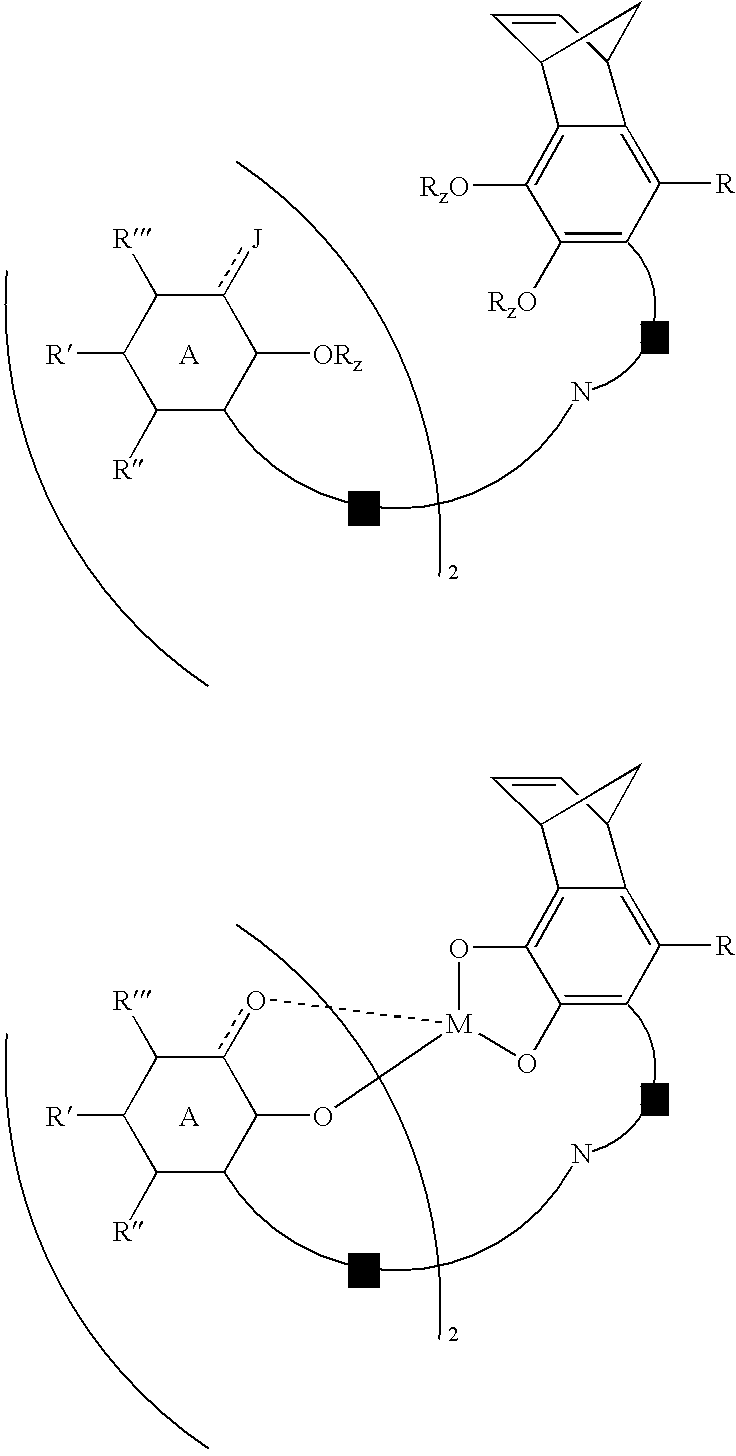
C1([R])CC([ORz])c([J])C([R])C1[R].[A].C1([RzO])=CC([R])=C2C(=C1[RzO])C1C=CC2C1.N.[A].C1([R])CC2c(o[M]3(O2)OC2=C4C5C=CC(C4=C([R])C=C2O3)C5)C([R])C1[R].N
